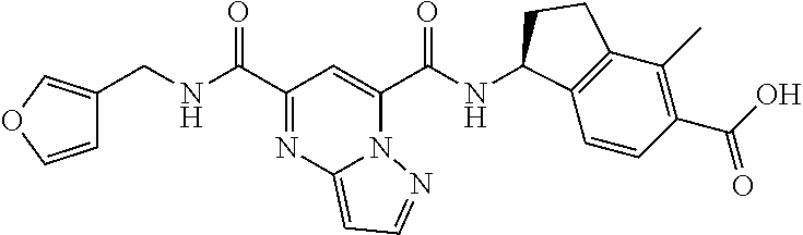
C(NC(C1=NC2=CC=NN2C(C(NC2C3=C(C(C)=C(C(O)=O)C=C3)CC2)=O)=C1)=O)C1=COC=C1
